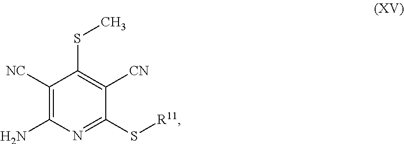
C1([NC])=C(N)N=C(S[R11])C([CN])=C1SC
